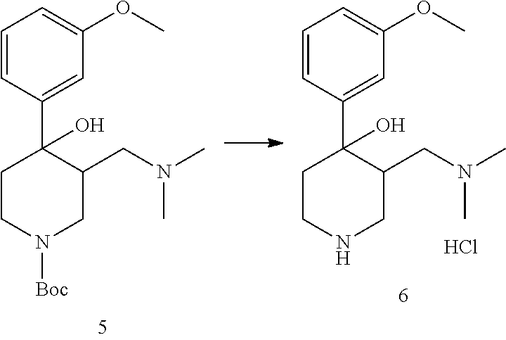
C1CN([Boc])CC(CN(C)C)C1(C1=CC(OC)=CC=C1)O.C1CNCC(CN(C)C)C1(C1=CC(OC)=CC=C1)O.Cl
